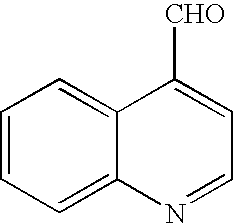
C12=CC=CC=C1N=CC=C2[CHO]
